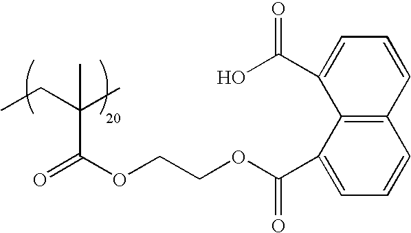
CCC(C)(C(OCCOC(C1=CC=CC2=C1C(C(O)=O)=CC=C2)=O)=O)C
